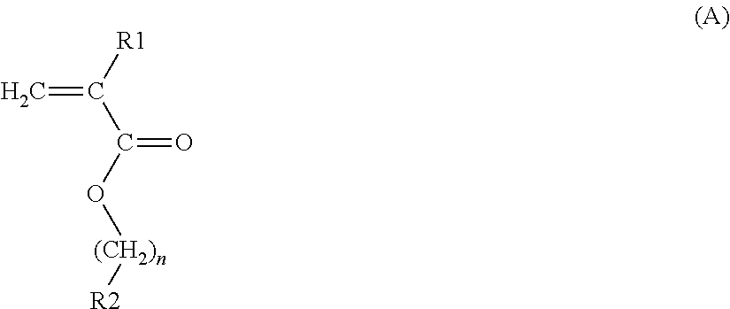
C([R1])(C(O[(CH2)n][R2])=O)=C
